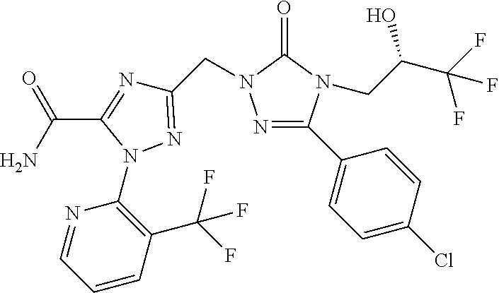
N1=CC=CC(C(F)(F)F)=C1N1C(C(N)=O)=NC(CN2N=C(C3=CC=C(Cl)C=C3)N(CC(C(F)(F)F)O)C2=O)=N1
